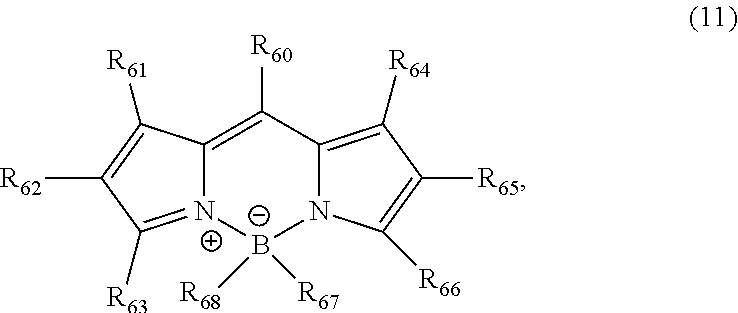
[N+]12=C([R63])C([R62])=C([R61])C1=C([R60])C1=C([R64])C([R65])=C([R66])N1[B-]2([R68])[R67]
